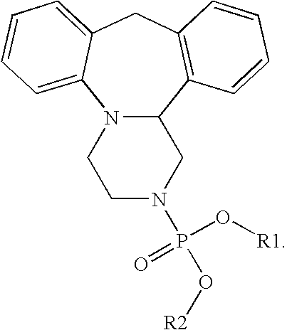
N12C(C3=C(CC4=CC=CC=C14)C=CC=C3)CN(P(O[R1])(=O)O[R2])CC2
